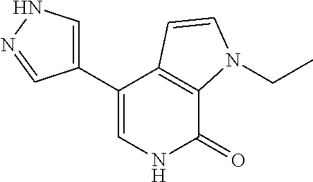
C1(C2=CNC(=O)C3=C2C=CN3CC)=CNN=C1
